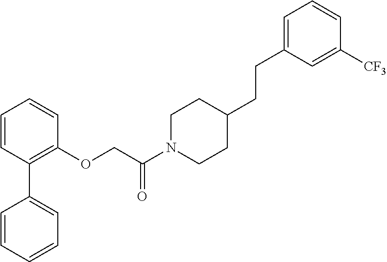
C1=CC=CC=C1C1=C(OCC(N2CCC(CCC3=CC=CC([CF3])=C3)CC2)=O)C=CC=C1
